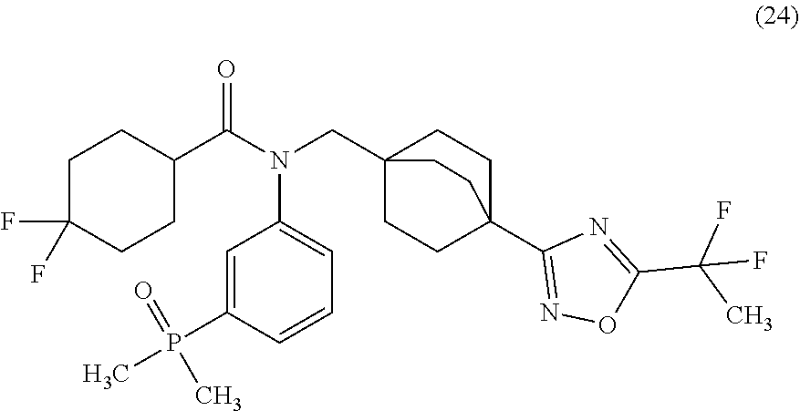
N(CC12CCC(C3=NOC(C(C)(F)F)=N3)(CC1)CC2)(C1=CC=CC(P(C)(=O)C)=C1)C(=O)C1CCC(F)(F)CC1
